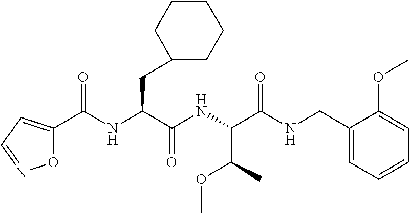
N(C(C(NC(C(NCC1=CC=CC=C1OC)=O)C(OC)C)=O)CC1CCCCC1)C(C1=CC=NO1)=O
